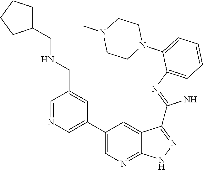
C1=NC=C(C2=CN=C3C(=C2)C(C2=NC4=C(N2)C=CC=C4N2CCN(C)CC2)=NN3)C=C1CNCC1CCCC1
